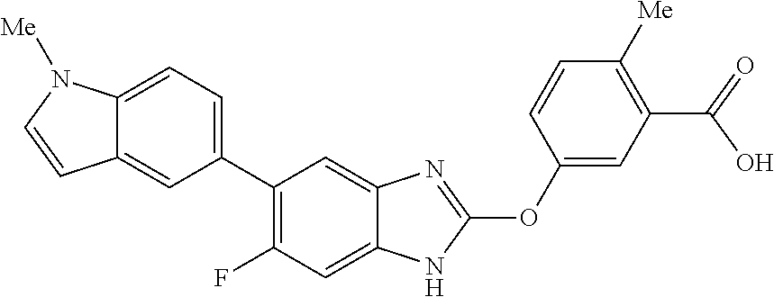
C1(C2=C(F)C=C3C(=C2)N=C(OC2=CC(C(O)=O)=C([Me])C=C2)N3)=CC=C2C(=C1)C=CN2[Me]
